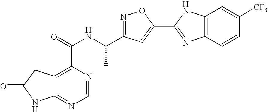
C12=NC=NC(C(=O)NC(C3=NOC(C4=NC5=C(N4)C=C([CF3])C=C5)=C3)C)=C1CC(=O)N2
